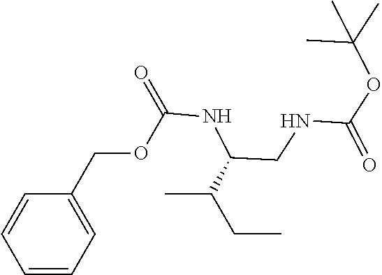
C1=CC=C(COC(NC(CNC(OC(C)(C)C)=O)C(C)CC)=O)C=C1
